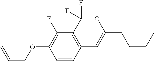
C1=CC2=C(C(F)=C1OCC=C)C(F)(F)OC(CCCC)=C2
